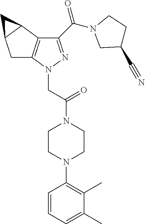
C1C2=C(C3C1C3)C(C(=O)N1CC(C#N)CC1)=NN2CC(N1CCN(C2=C(C)C(C)=CC=C2)CC1)=O
